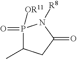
P1([OR11])(=O)C(C)CC(=O)N1[R8]
